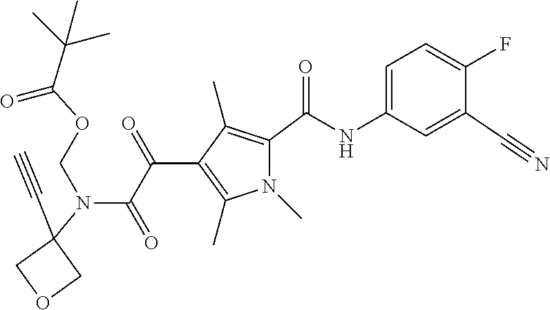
C1(N(C(C(C2=C(C)N(C)C(C(=O)NC3=CC=C(F)C(C#N)=C3)=C2C)=O)=O)COC(=O)C(C)(C)C)(C#C)COC1
